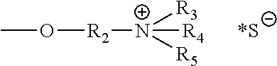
CO[R2][N+]([R5])([R3])[R4].[*S]
